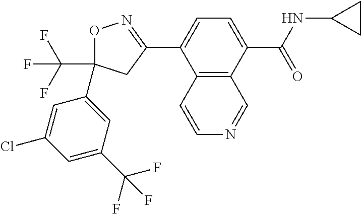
C1(C2=CC=C(C(NC3CC3)=O)C3=C2C=CN=C3)=NOC(C(F)(F)F)(C2=CC(C(F)(F)F)=CC(Cl)=C2)C1
